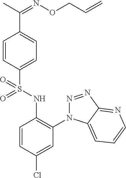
C1=CC(S(NC2=C(N3N=NC4=NC=CC=C34)C=C(Cl)C=C2)(=O)=O)=CC=C1C(=NOCC=C)C
